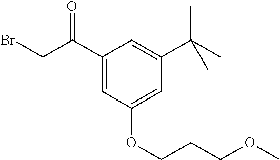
C1(C(CBr)=O)=CC(OCCCOC)=CC(C(C)(C)C)=C1
